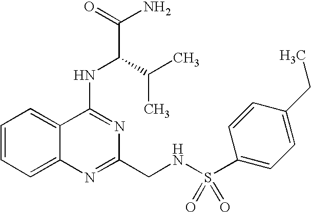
C1=CC=C2C(=C1)C(NC(C(N)=O)C(C)C)=NC(CNS(C1=CC=C(CC)C=C1)(=O)=O)=N2
